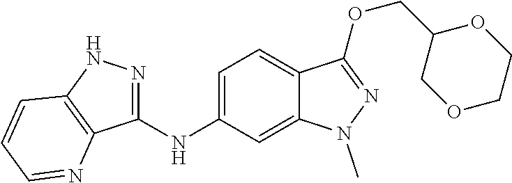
C1(NC2=CC=C3C(=C2)N(C)N=C3OCC2COCCO2)=NNC2=C1N=CC=C2
